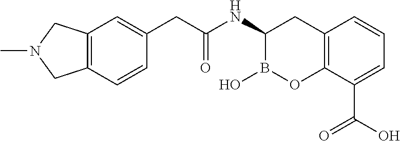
C12=C(C(C(O)=O)=CC=C1)OB(O)C(NC(=O)CC1=CC3=C(C=C1)CN(C)C3)C2
